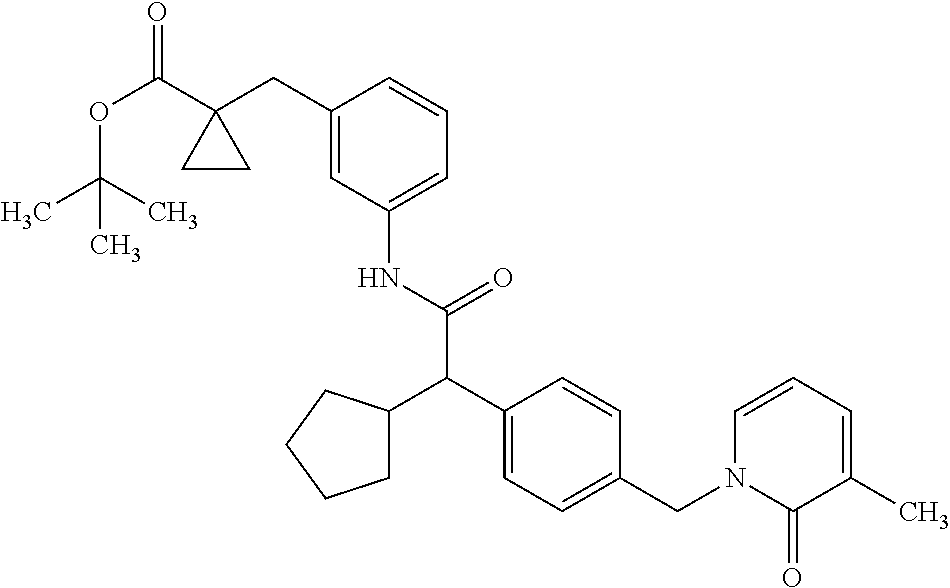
C1=CN(CC2=CC=C(C(C(NC3=CC=CC(CC4(C(OC(C)(C)C)=O)CC4)=C3)=O)C3CCCC3)C=C2)C(=O)C(C)=C1
